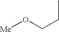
[Me]OCCC
